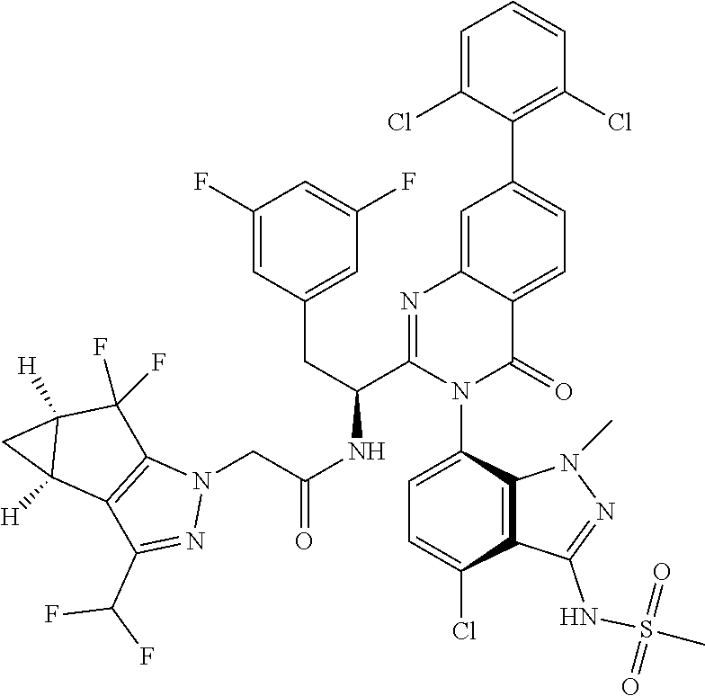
C1=C(Cl)C(C2=CC=C3C(=C2)N=C(C(CC2=CC(F)=CC(F)=C2)NC(=O)CN2C4=C(C(C(F)F)=N2)C2([H])C([H])(C4(F)F)C2)N(C2=CC=C(Cl)C4=C2N(C)N=C4NS(C)(=O)=O)C3=O)=C(Cl)C=C1
